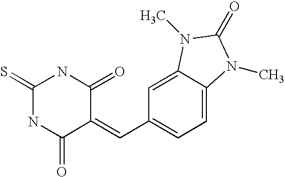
S=C1NC(=O)C(=CC2=CC=C3C(=C2)N(C)C(=O)N3C)C(=O)N1
